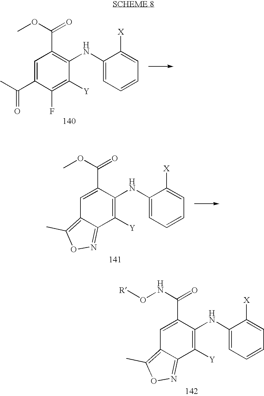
C1=C(C(=O)C)C(F)=C([Y])C(NC2=CC=CC=C2[X])=C1C(=O)OC.C1=C(C(=O)OC)C(NC2=CC=CC=C2[X])=C([Y])C2=NOC(C)=C12.C1=C(C(=O)NO[R])C(NC2=CC=CC=C2[X])=C([Y])C2=NOC(C)=C12
